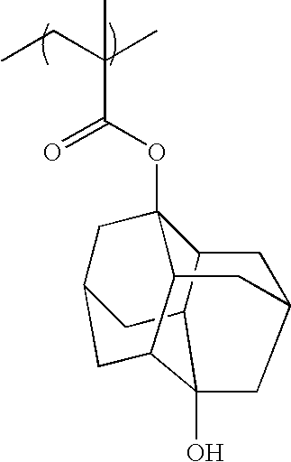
C12C3C4(O)C5CC(CC1(OC(=O)C(C)(CC)C)C5CC(C4)C2)C3
